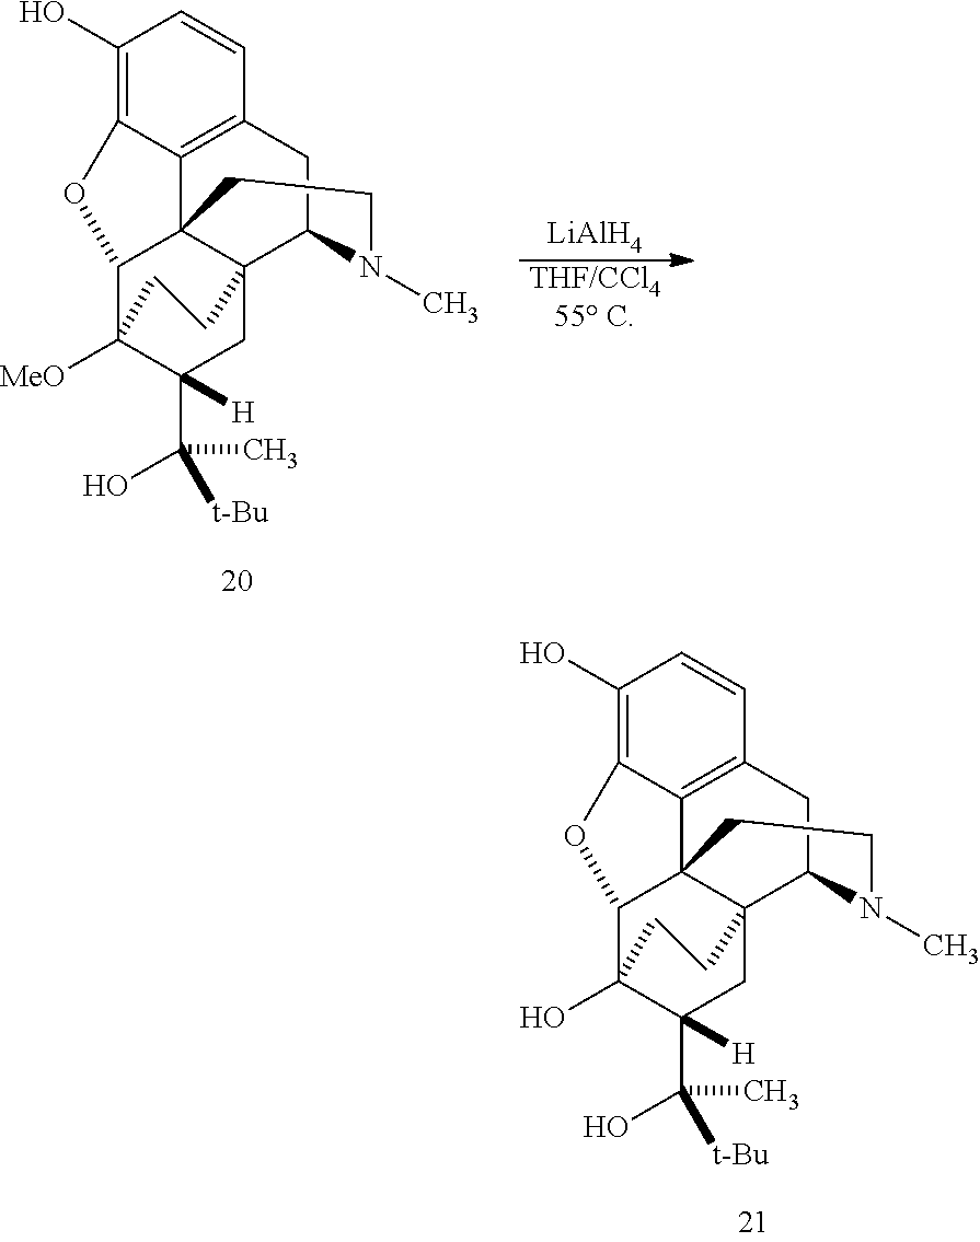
C1(O)=C2C3=C(C=C1)CC1N(C)CCC34C(O2)C2([MeO])C(C(C)([t-Bu])O)([H])CC14CC2.[LiAlH4].[THF/CCl455 C].C1(O)=C2C3=C(C=C1)CC1N(C)CCC34C(O2)C2(O)C(C(C)([t-Bu])O)([H])CC14CC2
